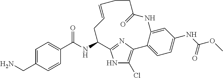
C1(C(=O)NC2CC=CCCC(=O)NC3=CC(NC(OC)=O)=CC=C3C3=C(Cl)NC2=N3)=CC=C(CN)C=C1
